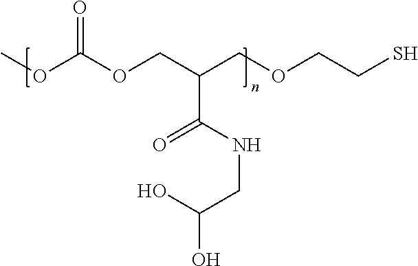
O(C(OCC(COCCS)C(NCC(O)O)=O)=O)C
